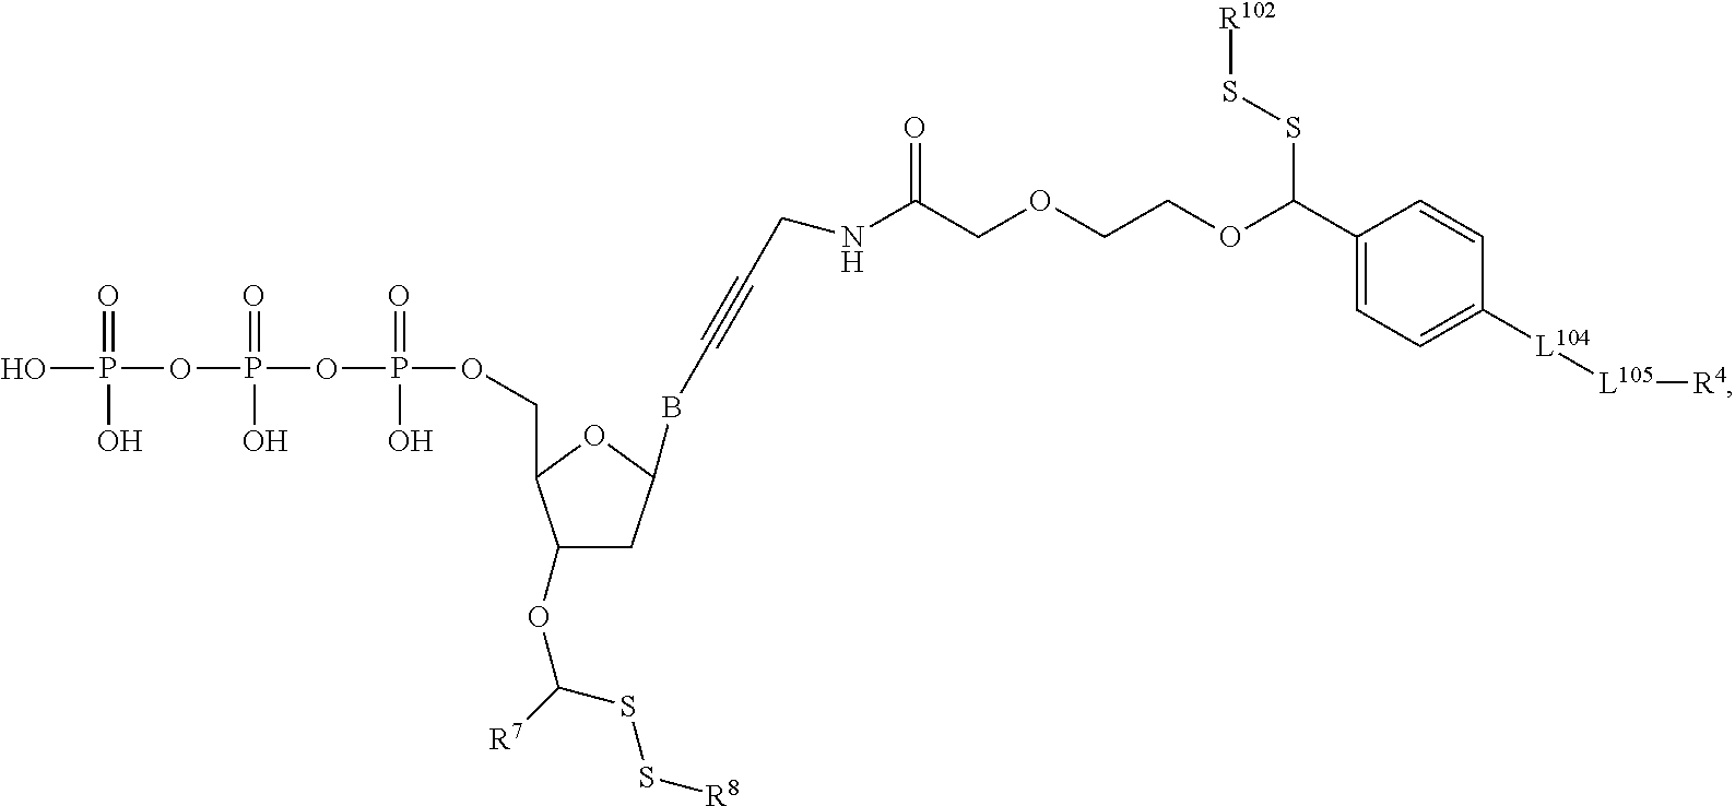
C1(OC([R7])SS[R8])CC(BC#CCNC(COCCOC(C2=CC=C([L104][L105][R4])C=C2)SS[R102])=O)OC1COP(OP(OP(O)(=O)O)(=O)O)(=O)O
